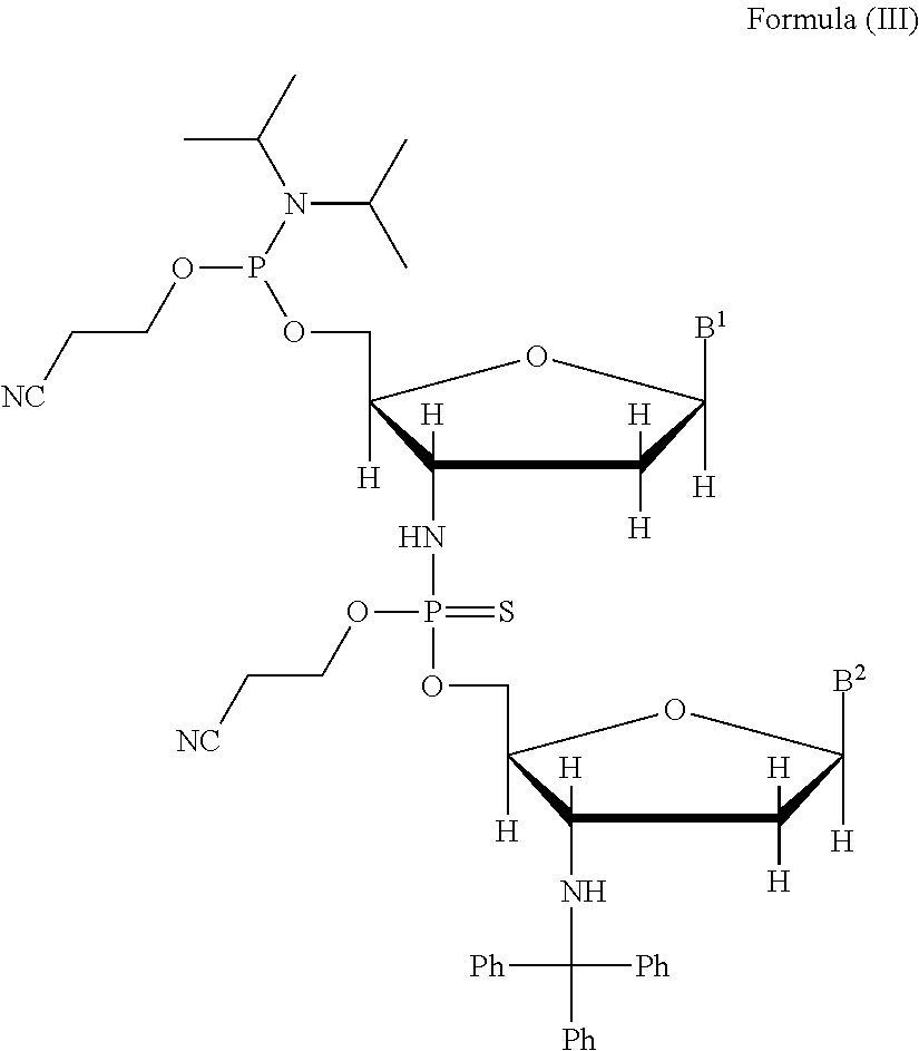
C1(NP(OCC[NC])(=S)OCC2([H])C(NC([Ph])([Ph])[Ph])([H])C([H])([H])C([H])([B2])O2)([H])C([H])(COP(OCC[NC])N(C(C)C)C(C)C)OC([H])([B1])C1([H])[H]
